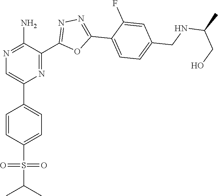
N1=C(N)C(C2=NN=C(C3=CC=C(CNC(C)CO)C=C3F)O2)=NC(C2=CC=C(S(C(C)C)(=O)=O)C=C2)=C1
